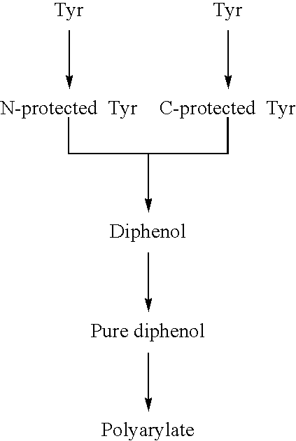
[N-protected  Tyr]CCC[C-protected  Tyr]
